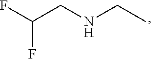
C(CNCC)(F)F
